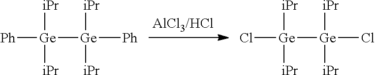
[Ph][Ge]([Ge]([Ph])([iPr])[iPr])([iPr])[iPr].Cl[Ge]([Ge](Cl)([iPr])[iPr])([iPr])[iPr]
